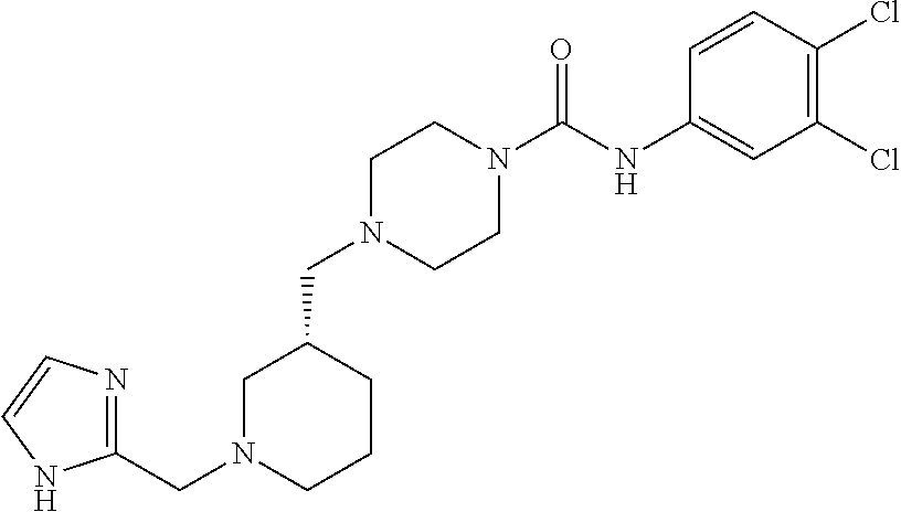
C1N(CC2=NC=CN2)CCCC1CN1CCN(C(NC2=CC(Cl)=C(Cl)C=C2)=O)CC1
